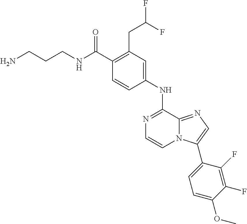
C1(C(NCCCN)=O)=C(CC(F)F)C=C(NC2=NC=CN3C2=NC=C3C2=CC=C(OC)C(F)=C2F)C=C1
